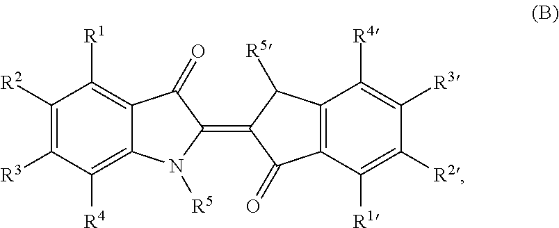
C1([R2])=C([R3])C([R4])=C2C(=C1[R1])C(=O)C(=C1C(=O)C3=C(C1[R5])C([R4])=C([R3])C([R2])=C3[R1])N2[R5]
